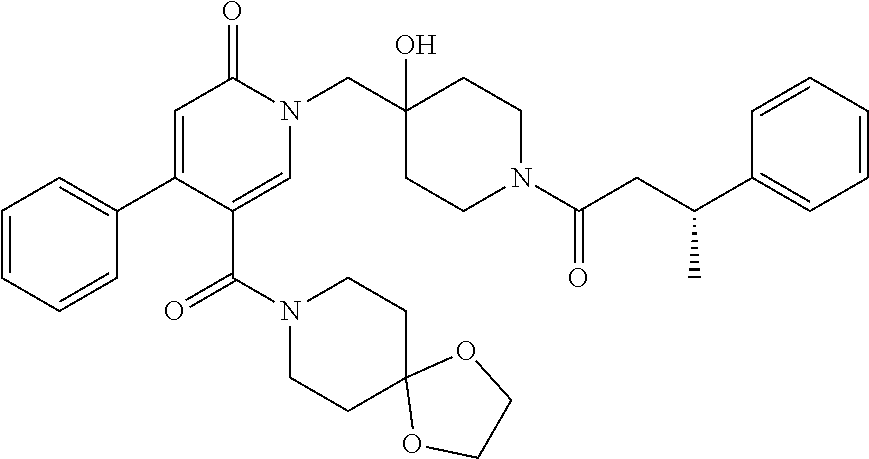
C1=C(C(=O)N2CCC3(CC2)OCCO3)C(C2=CC=CC=C2)=CC(=O)N1CC1(O)CCN(C(=O)CC(C2=CC=CC=C2)C)CC1
